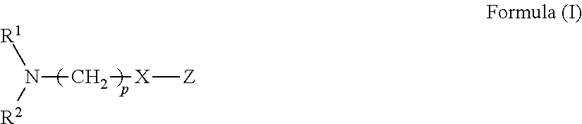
N(C[X][Z])([R1])[R2]
